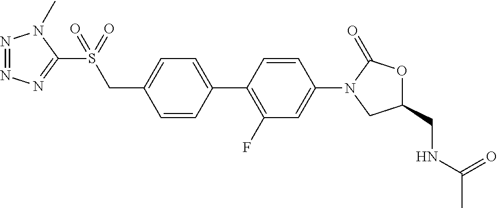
C1=CC(CS(C2=NN=NN2C)(=O)=O)=CC=C1C1=C(F)C=C(N2CC(CNC(C)=O)OC2=O)C=C1
